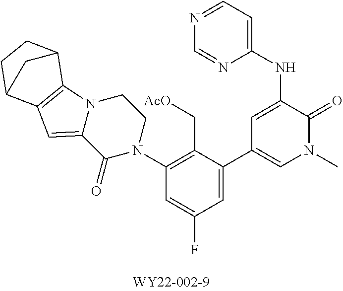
N1(C)C(=O)C(NC2=CC=NC=N2)=CC(C2=CC(F)=CC(N3CCN4C5=C(C=C4C3=O)C3CCC5C3)=C2C[AcO])=C1
